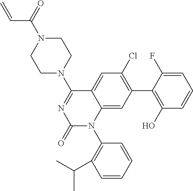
C1N(C(=O)C=C)CCN(C2=NC(=O)N(C3=C(C(C)C)C=CC=C3)C3=CC(C4=C(O)C=CC=C4F)=C(Cl)C=C23)C1
